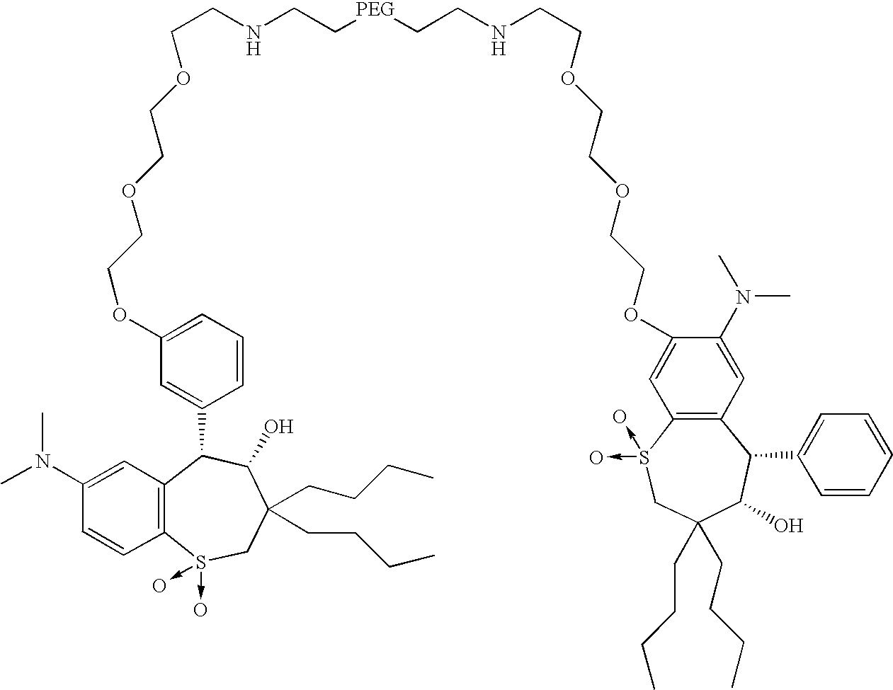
C(CNCC[PEG]CCNCCOCCOCCOC1=CC2=C(C=C1N(C)C)C(C1=CC=CC=C1)C(O)C(CCCC)(CCCC)CS2(->O)->O)OCCOCCOC1=CC=CC(C2C3=C(C=CC(N(C)C)=C3)S(->O)(->O)CC(CCCC)(CCCC)C2O)=C1
